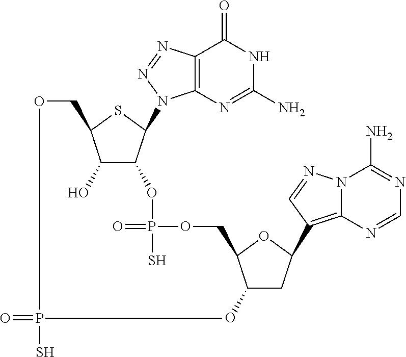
O=PS.C12=C(N=C(N)NC1=O)N(C1C(OP(=O)(S)OCC3C(O)CC(C4=C5N(C(N)=NC=N5)N=C4)O3)C(O)C(CO)S1)N=N2
